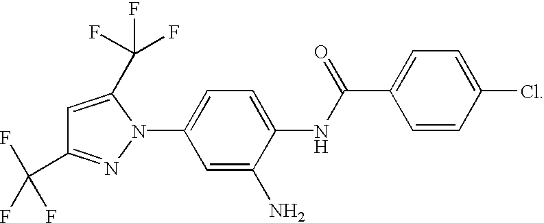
C1=C(N2N=C(C(F)(F)F)C=C2C(F)(F)F)C=C(N)C(NC(C2=CC=C(Cl)C=C2)=O)=C1
